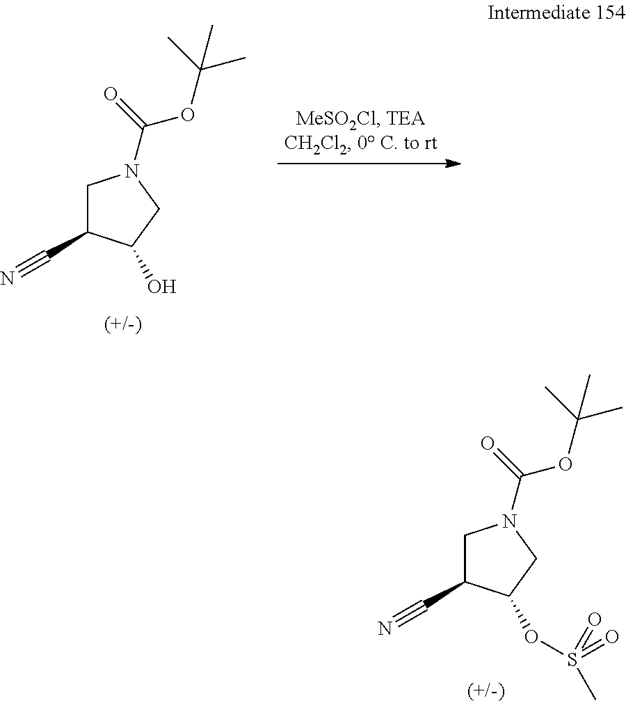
C1C(C#N)C(OS(=O)(=O)C)CN1C(=O)OC(C)(C)C.C1C(C#N)C(O)CN1C(=O)OC(C)(C)C
